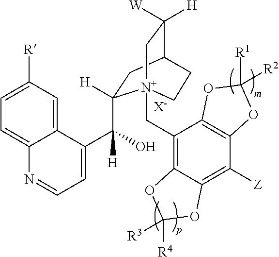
[X-].C1=C([R])C=C2C(=C1)N=CC=C2C([H])(O)C1([H])CC2C([W])([H])C[N+]1(CC1=C3C(=C([Z])C4=C1OC([R2])([R1])O4)OC([R3])([R4])O3)CC2
